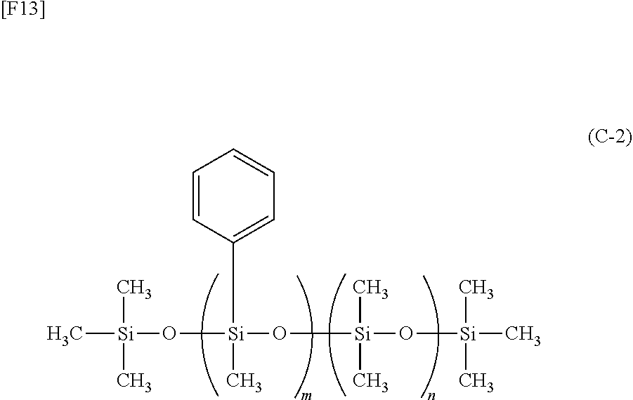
C[Si](C)(O[Si](C)(O[Si](C)(C)O[Si](C)(C)C)C1=CC=CC=C1)C.[[F13]]
